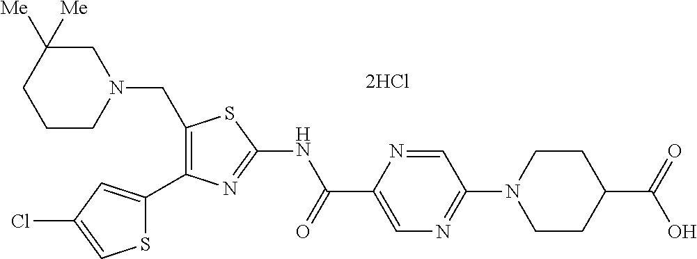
C1(CN2CC([Me])([Me])CCC2)=C(C2=CC(Cl)=CS2)N=C(NC(C2=CN=C(N3CCC(C(=O)O)CC3)C=N2)=O)S1
